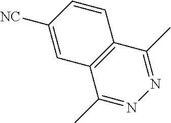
N1=C(C)C2=C(C(C)=N1)C=C([NC])C=C2
